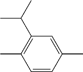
C1(C)=C(C(C)C)C=C(C)C=C1
